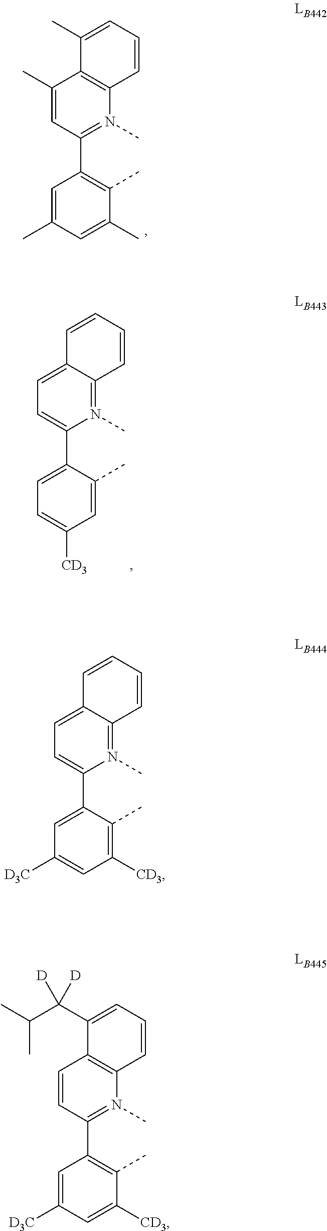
C1(C)=CC(C2=C(C)C(C)=CC(C)=C2)=N(C)C2=C1C(C)=CC=C2.C1=C2C(=N(C)C(C3=CC=C([CD3])C=C3C)=C1)C=CC=C2.C1=C2C(=N(C)C(C3=CC([D3C])=CC([CD3])=C3C)=C1)C=CC=C2.C1=CC(C2=C(C)C([CD3])=CC([D3C])=C2)=N(C)C2=C1C(C(C(C)C)([D])[D])=CC=C2
